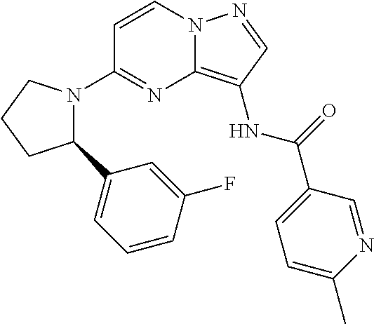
C1=CN2C(=C(NC(=O)C3=CC=C(C)N=C3)C=N2)N=C1N1C(C2=CC=CC(F)=C2)CCC1
